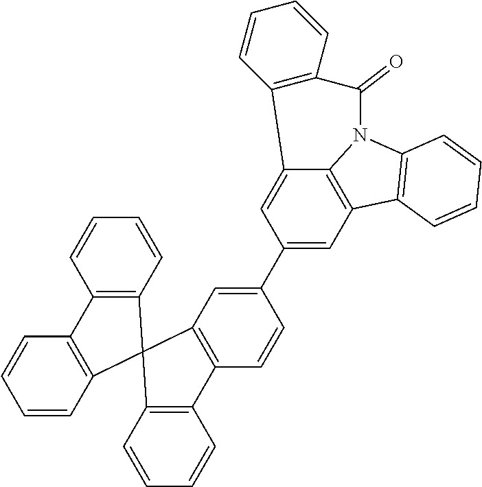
C12=CC(C3=CC4=C(C=C3)C3=C(C=CC=C3)C43C4=C(C=CC=C4)C4=C3C=CC=C4)=CC3=C1N(C1=C3C=CC=C1)C(=O)C1=C2C=CC=C1
